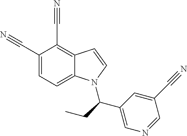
C1(C#N)=CC=C2C(=C1C#N)C=CN2C(C1=CN=CC(C#N)=C1)CC
